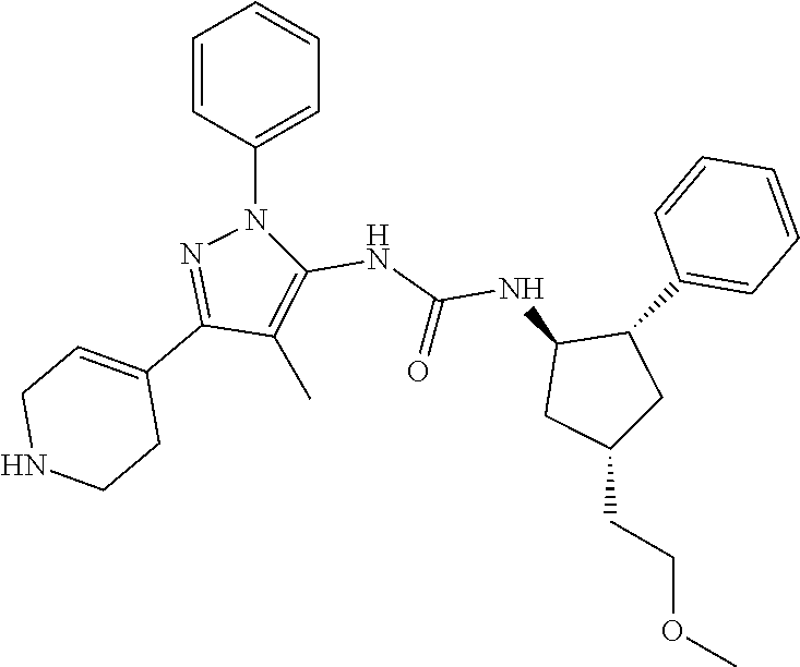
C1(C)=C(NC(=O)NC2CC(CCOC)CC2C2=CC=CC=C2)N(C2=CC=CC=C2)N=C1C1=CCNCC1
